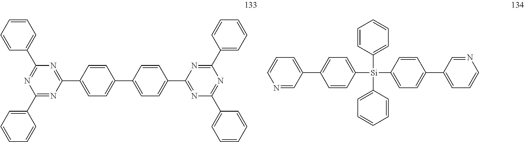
C1(C2=CC=CC=C2)=NC(C2=CC=CC=C2)=NC(C2=CC=C(C3=CC=C(C4=NC(C5=CC=CC=C5)=NC(C5=CC=CC=C5)=N4)C=C3)C=C2)=N1.C1=CN=CC(C2=CC=C([Si](C3=CC=CC=C3)(C3=CC=CC=C3)C3=CC=C(C4=CC=CN=C4)C=C3)C=C2)=C1
